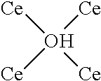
[Ce]O([Ce])([Ce])[Ce]
